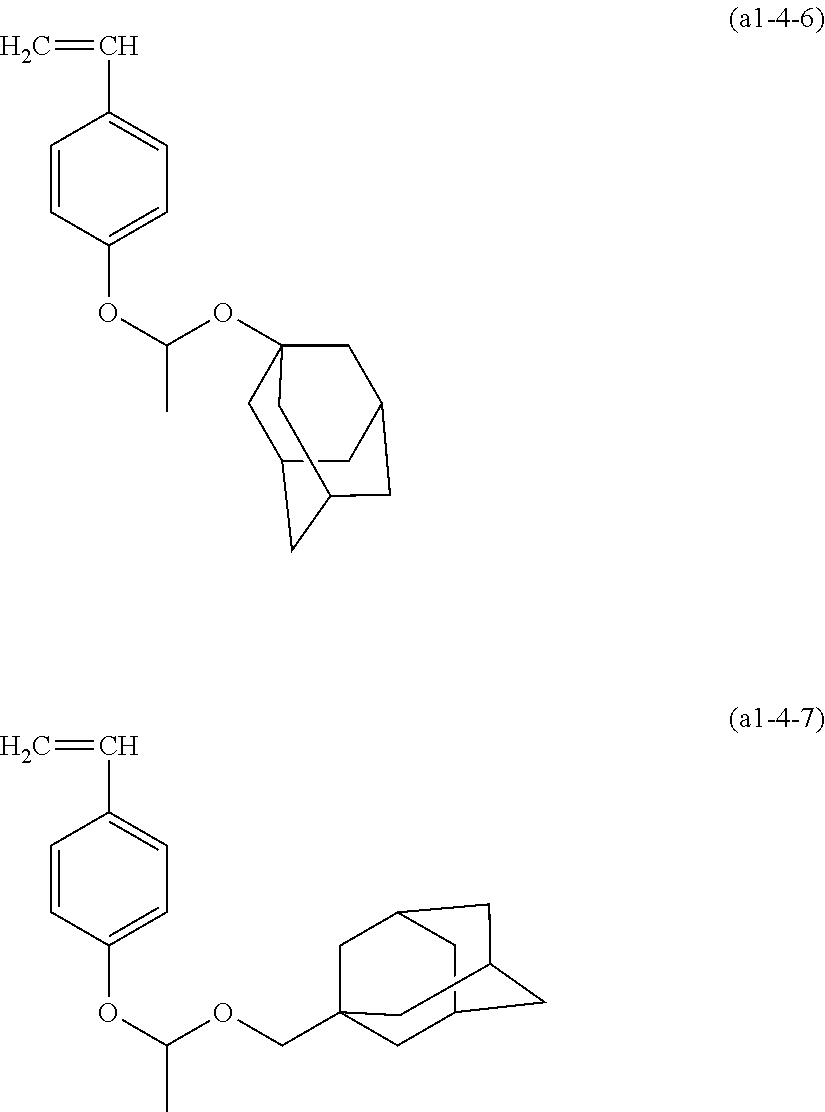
C=CC1=CC=C(OC(OC23CC4CC(CC(C2)C4)C3)C)C=C1.C=CC1=CC=C(OC(OCC23CC4CC(CC(C2)C4)C3)C)C=C1
